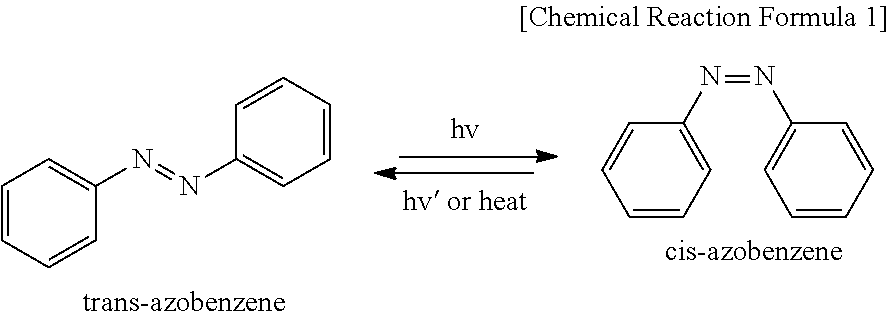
C1=CC=C(N=NC2=CC=CC=C2)C=C1.C1=CC=CC(N=NC2=CC=CC=C2)=C1
